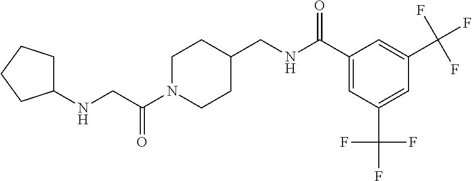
N(CC(N1CCC(CNC(C2=CC(C(F)(F)F)=CC(C(F)(F)F)=C2)=O)CC1)=O)C1CCCC1
